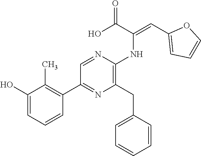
C1(O)=CC=CC(C2=NC(CC3=CC=CC=C3)=C(NC(=CC3=CC=CO3)C(O)=O)N=C2)=C1C
